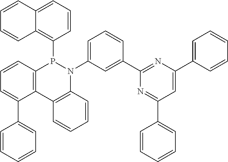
C12=C(C=CC=C1C1=CC=CC=C1)P(C1=C3C(=CC=C1)C=CC=C3)N(C1=CC=CC(C3=NC(C4=CC=CC=C4)=CC(C4=CC=CC=C4)=N3)=C1)C1=C2C=CC=C1
